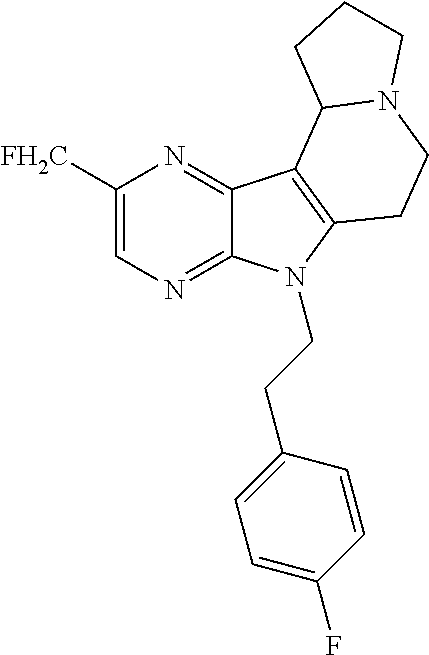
C1([FH2C])=CN=C2C(=N1)C1=C(N2CCC2=CC=C(F)C=C2)CCN2C1CCC2
